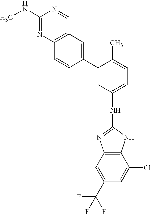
CNC1=NC2=C(C=N1)C=C(C1=CC(NC3=NC4=C(N3)C(Cl)=CC(C(F)(F)F)=C4)=CC=C1C)C=C2
